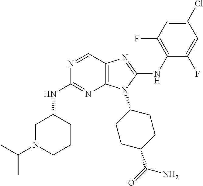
N1=CC2=C(N=C1NC1CN(C(C)C)CCC1)N(C1CCC(C(=O)N)CC1)C(NC1=C(F)C=C(Cl)C=C1F)=N2
